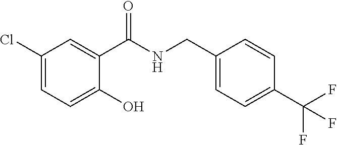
C1(Cl)=CC=C(O)C(C(NCC2=CC=C(C(F)(F)F)C=C2)=O)=C1
